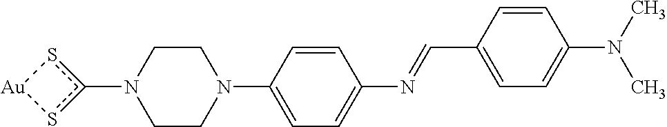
C1CN(C2=CC=C(N=CC3=CC=C(N(C)C)C=C3)C=C2)CCN1c1s[Au]s1
